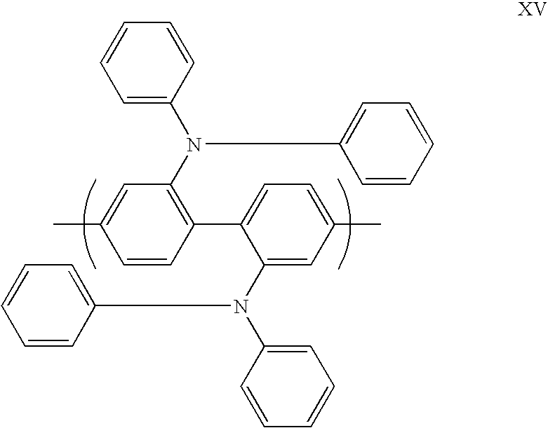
C1=CC(C2=CC=C(C)C=C2N(C2=CC=CC=C2)C2=CC=CC=C2)=C(N(C2=CC=CC=C2)C2=CC=CC=C2)C=C1C
